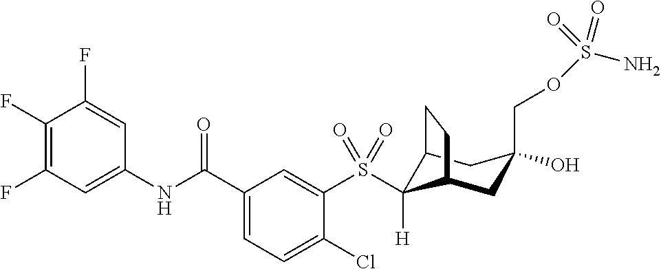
C1(F)=C(F)C=C(NC(C2=CC=C(Cl)C(S(=O)(=O)C3([H])C4CC(COS(=O)(N)=O)(O)CC3CC4)=C2)=O)C=C1F
